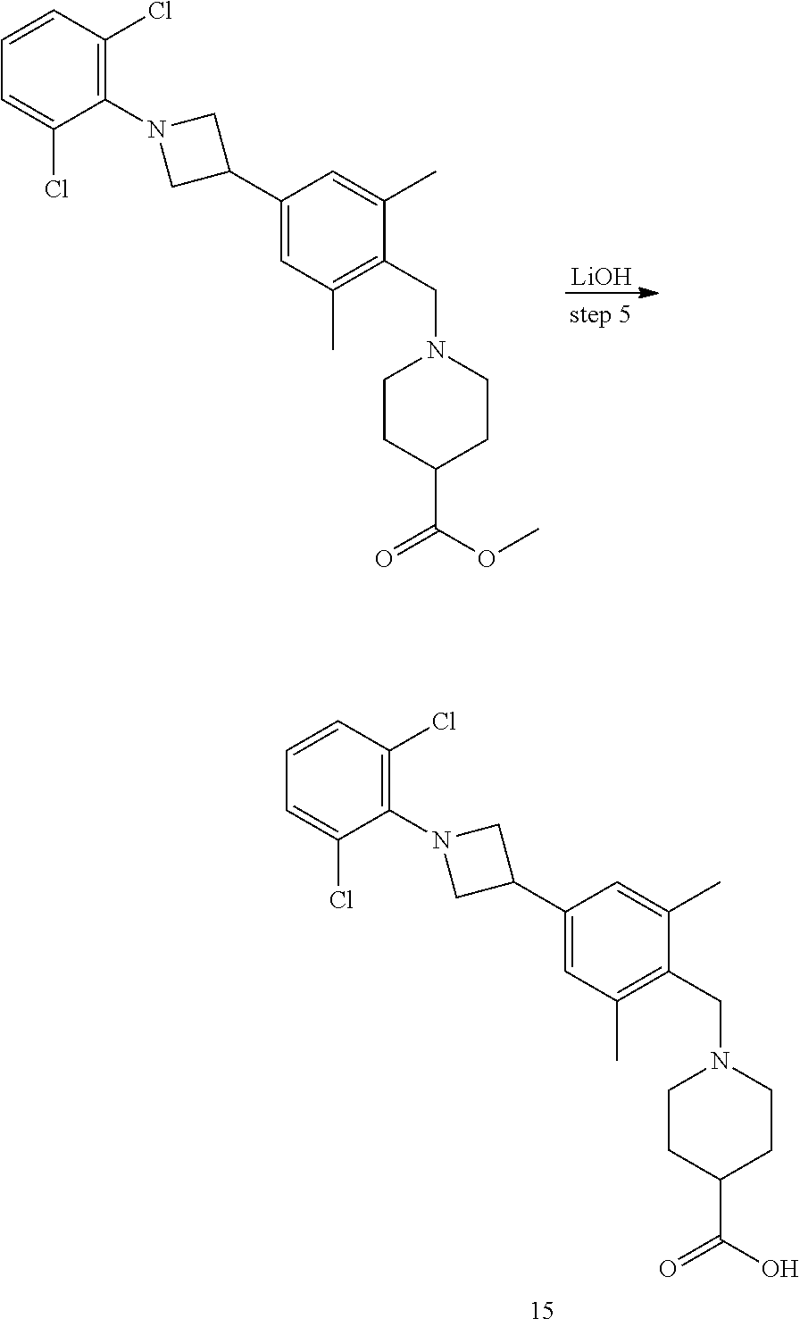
[LiOH].C1(C2CN(C3=C(Cl)C=CC=C3Cl)C2)=CC(C)=C(CN2CCC(C(OC)=O)CC2)C(C)=C1.C1(C2CN(C3=C(Cl)C=CC=C3Cl)C2)=CC(C)=C(CN2CCC(C(O)=O)CC2)C(C)=C1
